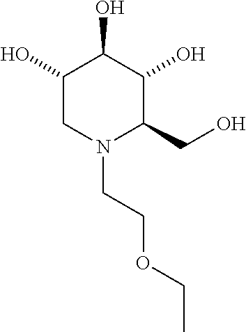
C1(O)CN(CCOCC)C(CO)C(O)C1O
